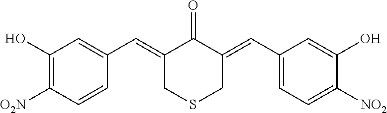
C1(O)=C([O2N])C=CC(C=C2CSCC(=CC3=CC=C([NO2])C(O)=C3)C2=O)=C1
